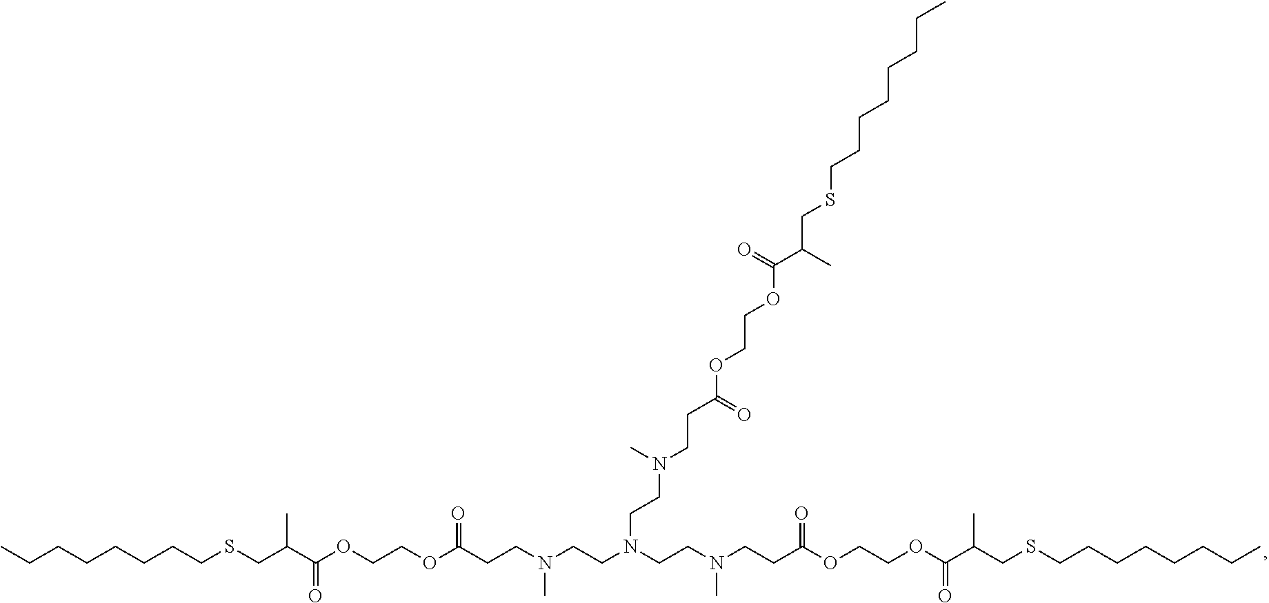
CCCCCCCCSCC(C(OCCOC(CCN(CCN(CCN(CCC(OCCOC(C(CSCCCCCCCC)C)=O)=O)C)CCN(CCC(OCCOC(C(CSCCCCCCCC)C)=O)=O)C)C)=O)=O)C
